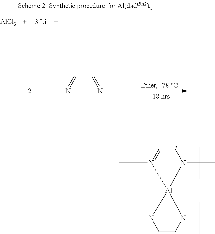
CC(N=CC=NC(C)(C)C)(C)C.CC(N1=CCN(C(C)(C)C)[Al]12N(C(C)(C)C)C=CN2C(C)(C)C)(C)C.[AlCl3]
